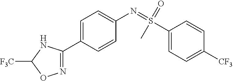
N1=C(C2=CC=C(N=S(=O)(C)C3=CC=C([CF3])C=C3)C=C2)NC([F3C])O1
